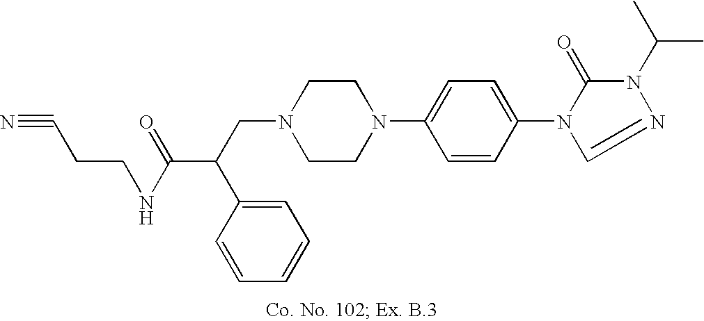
N1(CC(C(NCCC#N)=O)C2=CC=CC=C2)CCN(C2=CC=C(N3C(=O)N(C(C)C)N=C3)C=C2)CC1
